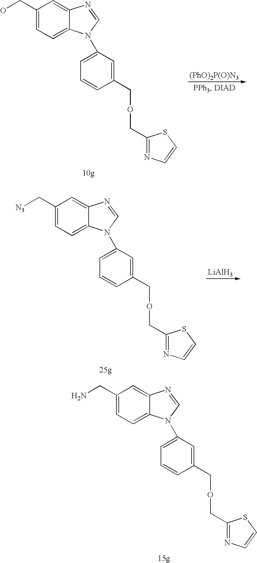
[(PhO)2P(O)N3].C1=C(N2C3=CC=C(CO)C=C3N=C2)C=C(COCC2=NC=CS2)C=C1.[LiAlH3].C1=C(N2C3=CC=C(C[N3])C=C3N=C2)C=C(COCC2=NC=CS2)C=C1.C1=C(N2C3=CC=C(CN)C=C3N=C2)C=C(COCC2=NC=CS2)C=C1
